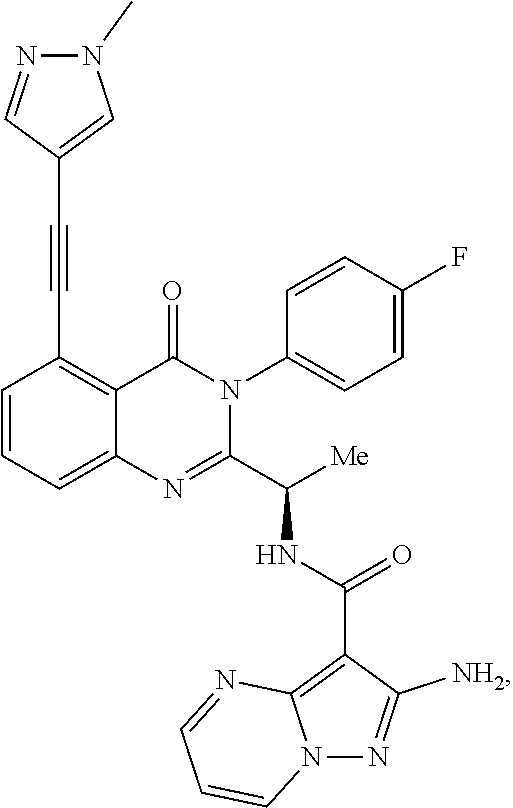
C1=CC=C2C(=C1C#CC1=CN(C)N=C1)C(=O)N(C1=CC=C(F)C=C1)C(C([Me])NC(C1=C3N(N=C1[NH2])C=CC=N3)=O)=N2
